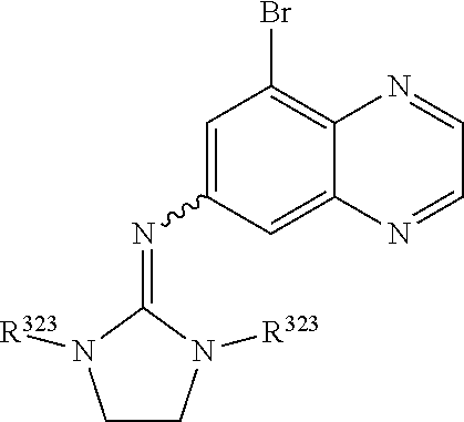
C1CN([R323])C(=NC2=CC(Br)=C3C(=C2)N=CC=N3)N1[R323]
